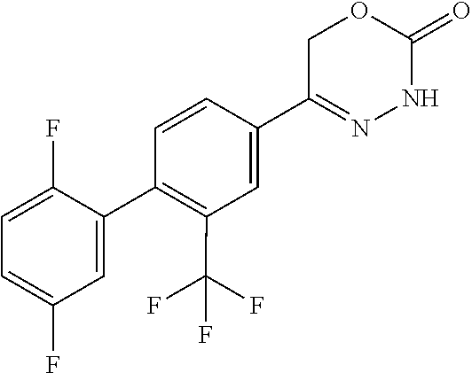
C1=C(F)C=C(C2=C(C(F)(F)F)C=C(C3=NNC(=O)OC3)C=C2)C(F)=C1
